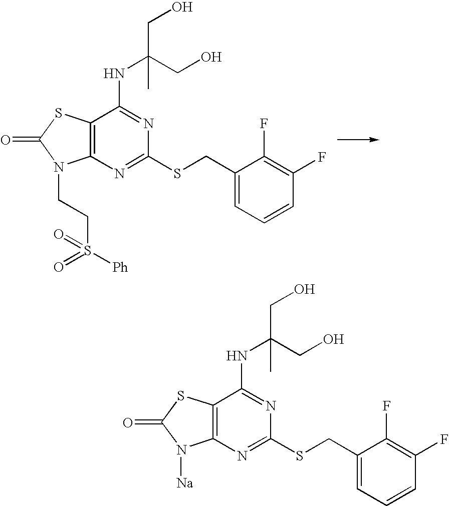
C12=C(N=C(SCC3=CC=CC(F)=C3F)N=C1NC(CO)(CO)C)N(CCS(=O)([Ph])=O)C(=O)S2.C12=C(N=C(SCC3=CC=CC(F)=C3F)N=C1NC(CO)(CO)C)N([Na])C(=O)S2
